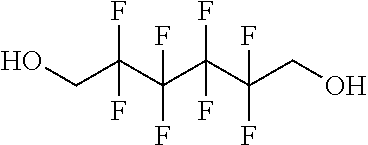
OCC(C(F)(F)C(C(CO)(F)F)(F)F)(F)F
